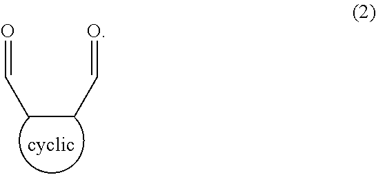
C(CC=O)C=O
